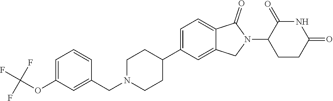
C1=CC(CN2CCC(C3=CC=C4C(=C3)CN(C3CCC(=O)NC3=O)C4=O)CC2)=CC(OC(F)(F)F)=C1
